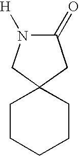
C1CCC2(CC1)CN([H])C(=O)C2
